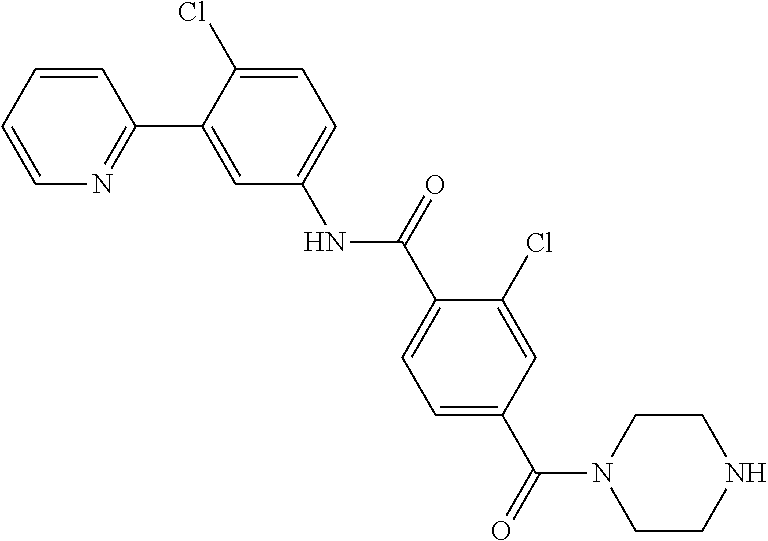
C1=C(Cl)C(C2=NC=CC=C2)=CC(NC(C2=CC=C(C(N3CCNCC3)=O)C=C2Cl)=O)=C1
